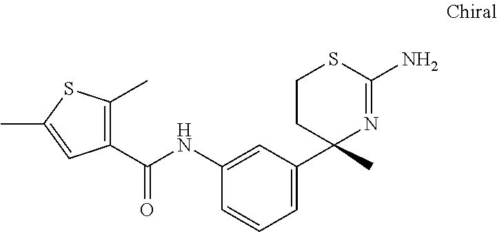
C1(C)=C(C(NC2=CC(C3(C)N=C(N)SCC3)=CC=C2)=O)C=C(C)S1
